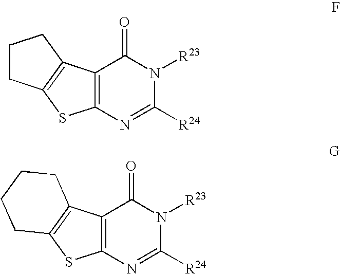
C12=C(N=C([R24])N([R23])C1=O)SC1=C2CCC1.C12=C(N=C([R24])N([R23])C1=O)SC1=C2CCCC1
